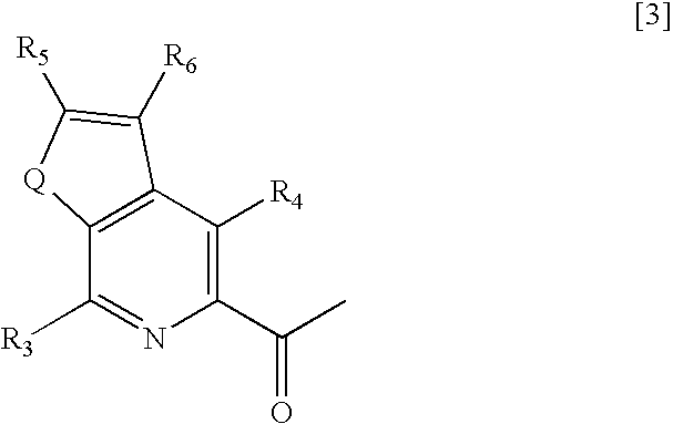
C12=C(C([R4])=C(C(C)=O)N=C1[R3])C([R6])=C([R5])[Q]2
